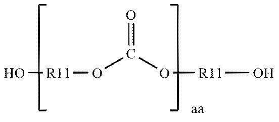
[R11](OC(O[R11]O)=O)O
